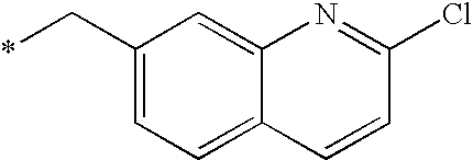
C1(C*)=CC=C2C(=C1)N=C(Cl)C=C2
